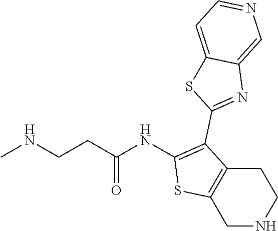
C1(NC(CCNC)=O)=C(C2=NC3=CN=CC=C3S2)C2=C(S1)CNCC2
